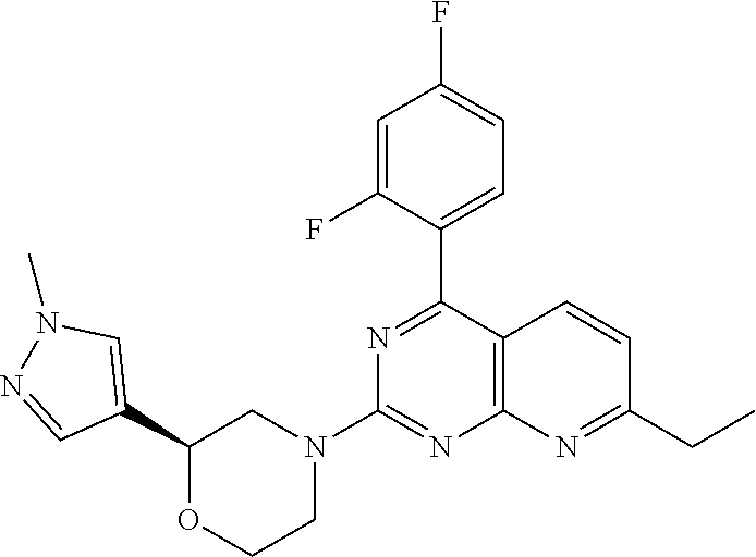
C1(C2=CN(C)N=C2)OCCN(C2=NC3=C(C(C4=CC=C(F)C=C4F)=N2)C=CC(CC)=N3)C1
